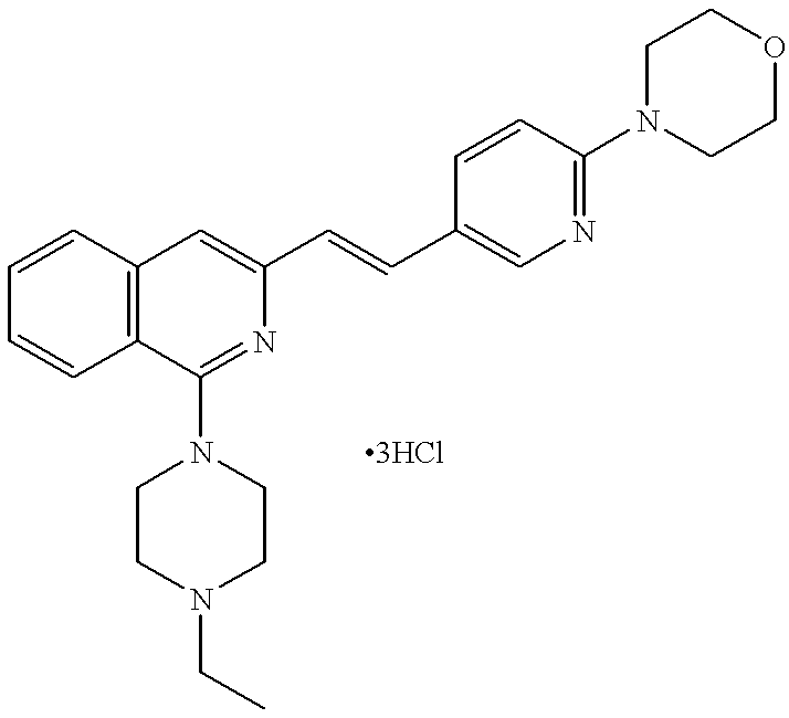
C1=CC2=C(C=C1)C(N1CCN(CC)CC1)=NC(C=CC1=CN=C(N3CCOCC3)C=C1)=C2.[3HCl]
